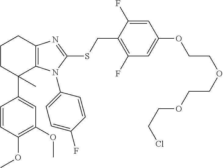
C1(OC)=C(OC)C=CC(C2(C)C3=C(CCC2)N=C(SCC2=C(F)C=C(OCCOCCOCCCl)C=C2F)N3C2=CC=C(F)C=C2)=C1
